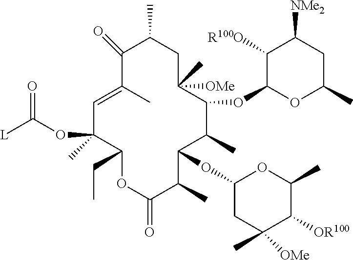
C1(=O)C(C)=CC(C)(OC([L])=O)C(CC)OC(=O)C(C)C(OC2CC([OMe])(C)C([OR100])C(C)O2)C(C)C(OC2OC(C)CC([NMe2])C2[R100O])C([OMe])(C)CC1C
